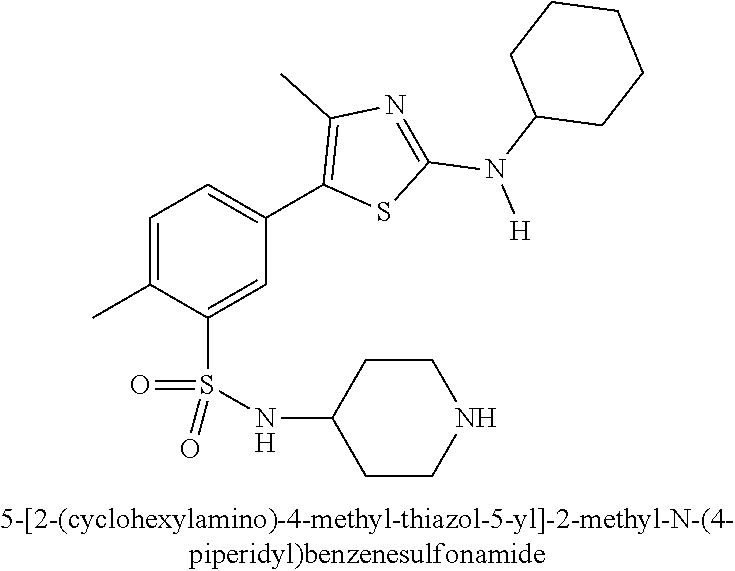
C1=C(C)C(S(NC2CCNCC2)(=O)=O)=CC(C2=C(C)N=C(N(C3CCCCC3)[H])S2)=C1
